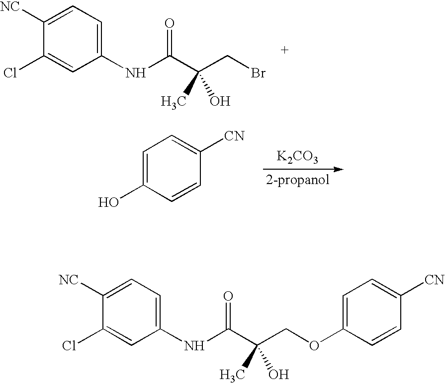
C1([NC])=CC=C(NC(C(CBr)(C)O)=O)C=C1Cl.C1=C(O)C=CC([CN])=C1.[K2CO3].C1([NC])=CC=C(NC(C(COC2=CC=C([CN])C=C2)(C)O)=O)C=C1Cl
